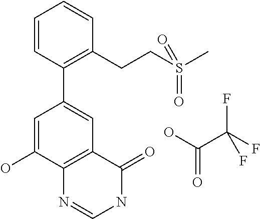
C1=CC(C2=CC3=C(C(O)=C2)N=CNC3=O)=C(CCS(C)(=O)=O)C=C1.OC(C(F)(F)F)=O
